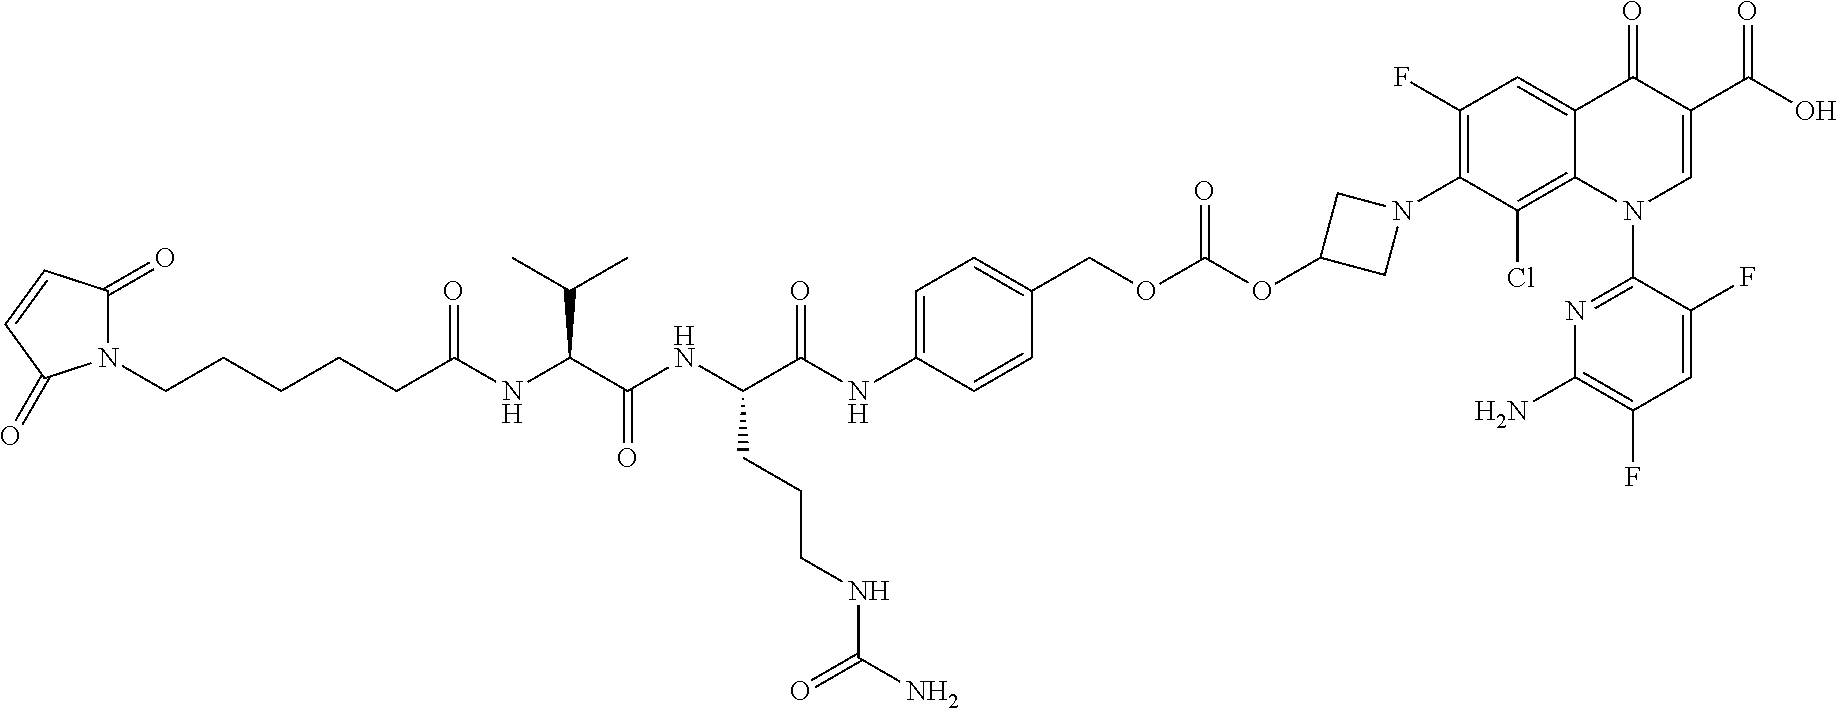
N1(CCCCCC(NC(C(NC(C(NC2=CC=C(COC(OC3CN(C4=C(F)C=C5C(=C4Cl)N(C4=NC(N)=C(F)C=C4F)C=C(C(O)=O)C5=O)C3)=O)C=C2)=O)CCCNC(N)=O)=O)C(C)C)=O)C(=O)C=CC1=O
